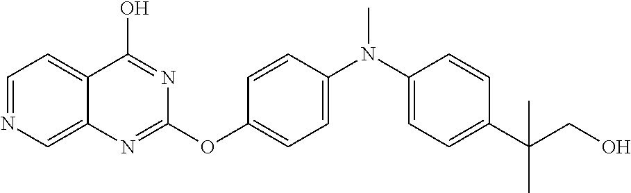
C1=NC=C2C(=C1)C(O)=NC(OC1=CC=C(N(C)C3=CC=C(C(CO)(C)C)C=C3)C=C1)=N2
